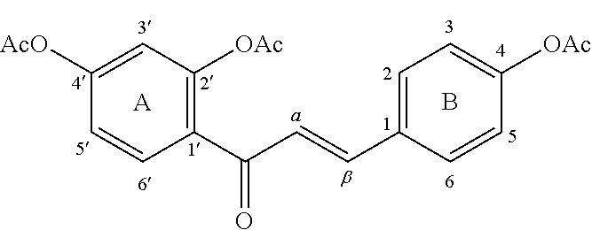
B.C1=C(C=CC(C2=C([OAc])C=C([AcO])C=C2)=O)C=CC([OAc])=C1.[A]
